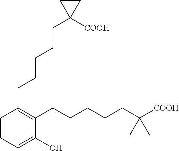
C1=CC=C(O)C(CCCCCC([COOH])(C)C)=C1CCCCCC1([COOH])CC1
